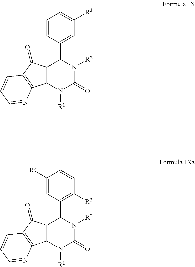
C12=C(C(=O)C3=C1N=CC=C3)C(C1=CC([R3])=CC=C1)N([R2])C(=O)N2[R1].C12=C(C(=O)C3=C1N=CC=C3)C(C1=C([R3])C=CC([R3])=C1)N([R2])C(=O)N2[R1]
